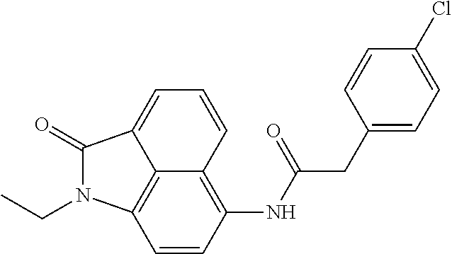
C1=CC(Cl)=CC=C1CC(NC1=C2C=CC=C3C(=O)N(CC)C(=C23)C=C1)=O
